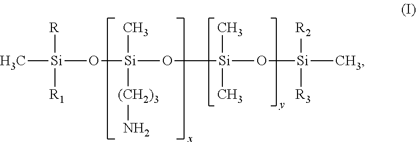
C[Si](O[Si](O[Si](O[Si]([R2])([R3])C)(C)C)(C)[(CH2)3]N)([R])[R1]
